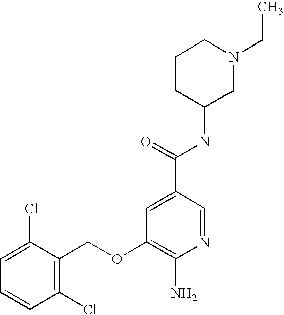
C1=C(Cl)C(COC2=C(N)N=CC(C(=O)NC3CN(CC)CCC3)=C2)=C(Cl)C=C1
